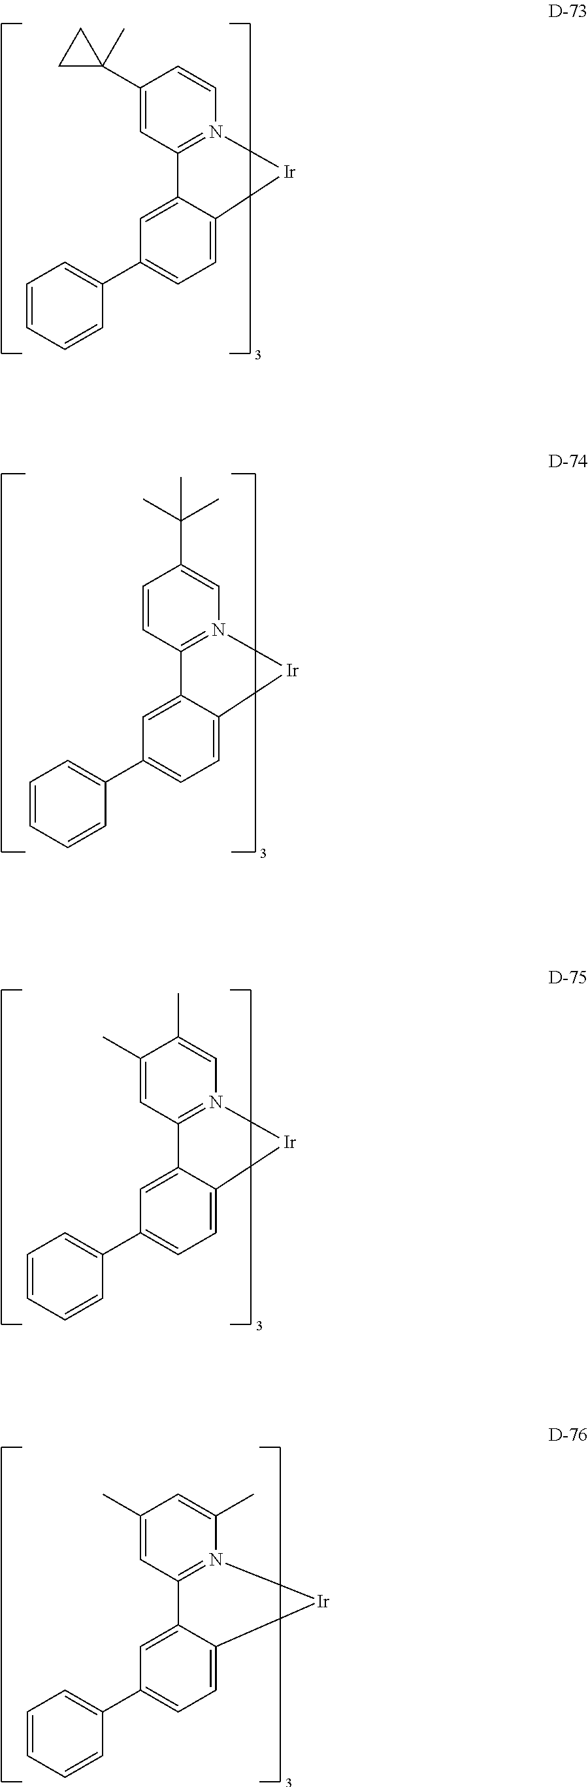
C1=CC=CC(C2=CC=C3C(=C2)C2=N(C=CC(C4(C)CC4)=C2)[Ir]3)=C1.C1=CC=CC(C2=CC=C3C(=C2)C2=N(C=C(C(C)(C)C)C=C2)[Ir]3)=C1.C1=CC=CC(C2=CC=C3C(=C2)C2=N(C=C(C)C(C)=C2)[Ir]3)=C1.C1=CC=CC(C2=CC=C3C(=C2)C2=N(C(C)=CC(C)=C2)[Ir]3)=C1
